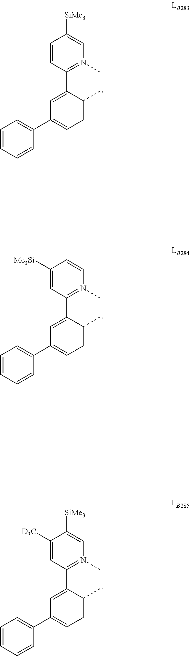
C1(C2=CC=CC=C2)=CC=C(C)C(C2=N(C)C=C([SiMe3])C=C2)=C1.C1(C2=CC=CC=C2)=CC=C(C)C(C2=N(C)C=CC([Me3Si])=C2)=C1.C1(C2=CC=CC=C2)=CC=C(C)C(C2=N(C)C=C([SiMe3])C([D3C])=C2)=C1
